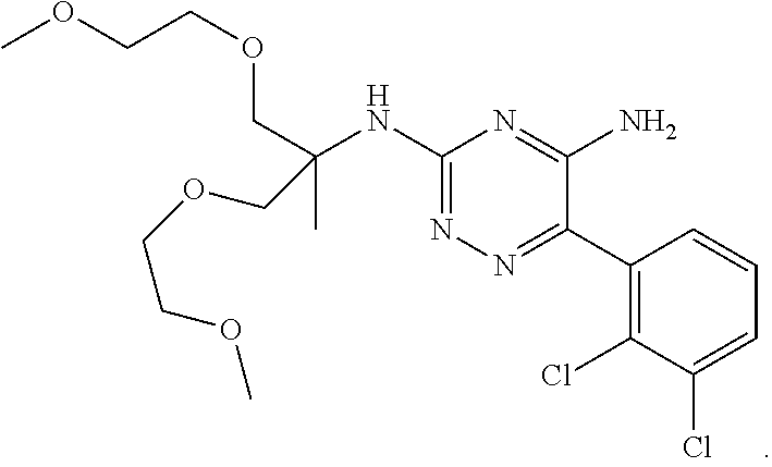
C1(C2=NN=C(NC(COCCOC)(C)COCCOC)N=C2N)=C(Cl)C(Cl)=CC=C1
